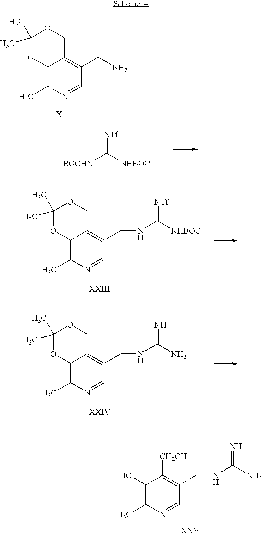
[NTf]=C([BOCHN])[NHBOC].C12=C(C)N=CC(CNC(=[NTf])[NHBOC])=C1COC(C)(C)O2.C12=C(C)N=CC(CNC(=N)N)=C1COC(C)(C)O2.C1(O)=C(C)N=CC(CNC(=N)N)=C1[CH2OH].C12=C(C)N=CC(CN)=C1COC(C)(C)O2
